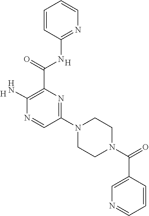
[H].C(C1=C(N)N=CC(N2CCN(C(=O)C3=CN=CC=C3)CC2)=N1)(=O)NC1=NC=CC=C1.[H]
